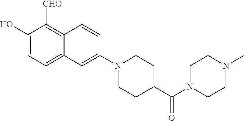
C1(O)=CC=C2C(=C1[CHO])C=CC(N1CCC(C(N3CCN(C)CC3)=O)CC1)=C2
